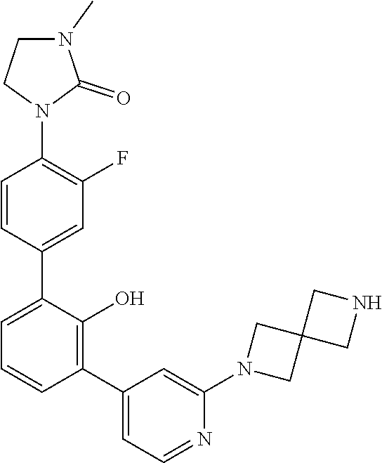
C1=C(C2=CC(F)=C(N3C(=O)N(C)CC3)C=C2)C(O)=C(C2=CC=NC(N3CC4(C3)CNC4)=C2)C=C1
